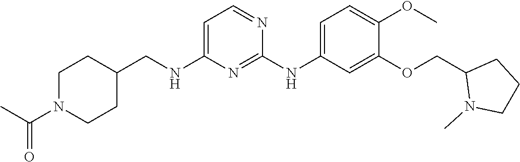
C1(OCC2N(C)CCC2)=CC(NC2=NC(NCC3CCN(C(=O)C)CC3)=CC=N2)=CC=C1OC
